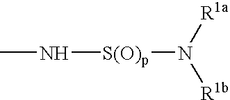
CN[S(O)p]N([R1a])[R1b]
